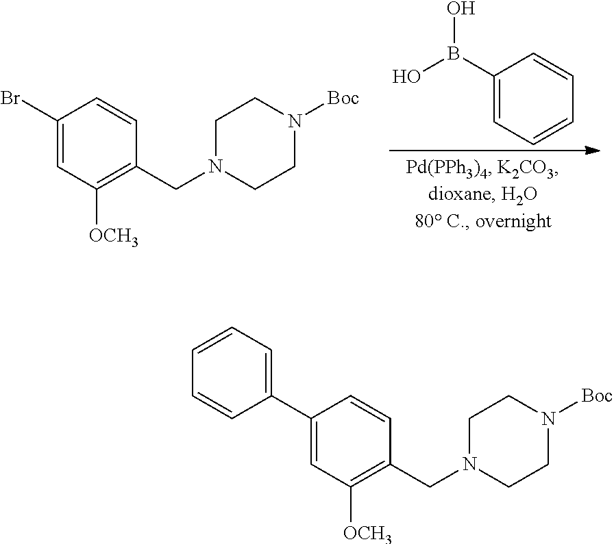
C1(Br)=CC([OCH3])=C(CN2CCN([Boc])CC2)C=C1.C1(B(O)O)=CC=CC=C1.C1(C2=CC=CC=C2)=CC([OCH3])=C(CN2CCN([Boc])CC2)C=C1
